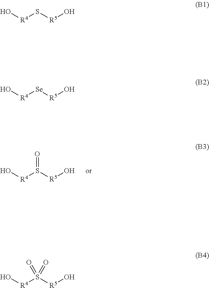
O[R4]S([R5]O)=O.O[R4]S[R5]O.O[R4][Se][R5]O.O[R4]S([R5]O)(=O)=O
